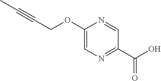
C1(OCC#CC)=CN=C(C(=O)O)C=N1
